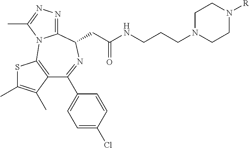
C1(C2=CC=C(Cl)C=C2)=NC(CC(NCCCN2CCN([R])CC2)=O)C2=NN=C(C)N2C2=C1C(C)=C(C)S2
